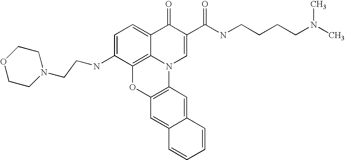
C1=C(NCCN2CCOCC2)C2=C3C(=C1)C(=O)C(C(NCCCCN(C)C)=O)=CN3C1=C(O2)C=C2C(=C1)C=CC=C2
